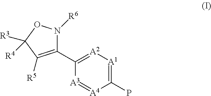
C1(C2=[A2][A1]=C(P)[A4]=[A3]2)=C([R5])C([R3])([R4])ON1[R6]
